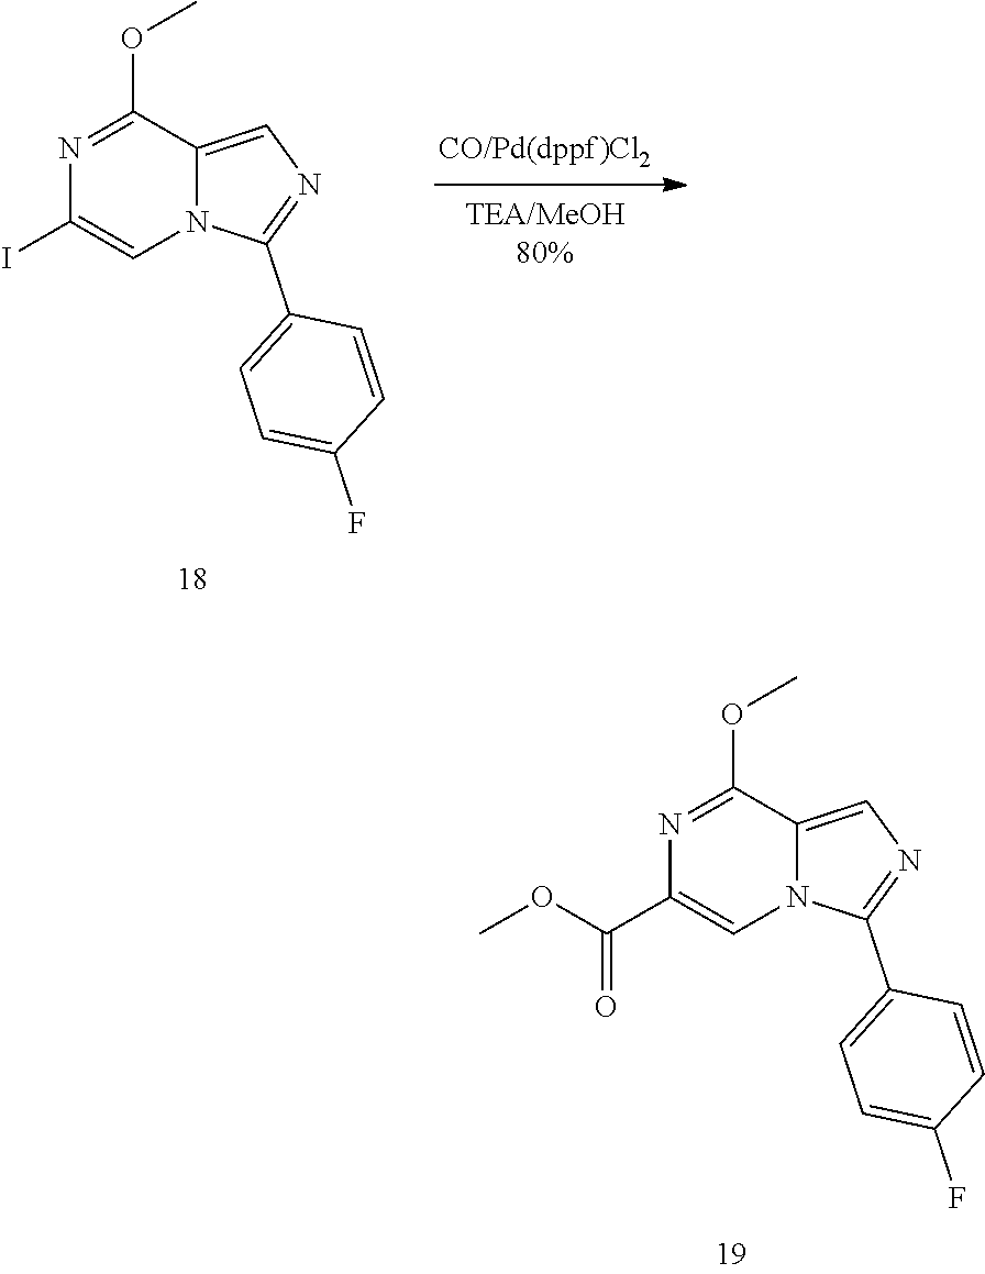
N1=C(OC)C2=CN=C(C3=CC=C(F)C=C3)N2C=C1I.[CO/Pd(dppf)Cl2].N1=C(OC)C2=CN=C(C3=CC=C(F)C=C3)N2C=C1C(OC)=O
